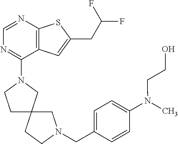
C1=NC2=C(C(N3CCC4(C3)CCN(CC3=CC=C(N(C)CCO)C=C3)C4)=N1)C=C(CC(F)F)S2
